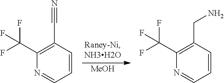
C1(C#N)=C(C(F)(F)F)N=CC=C1.[MeOH].C1(CN)=C(C(F)(F)F)N=CC=C1
